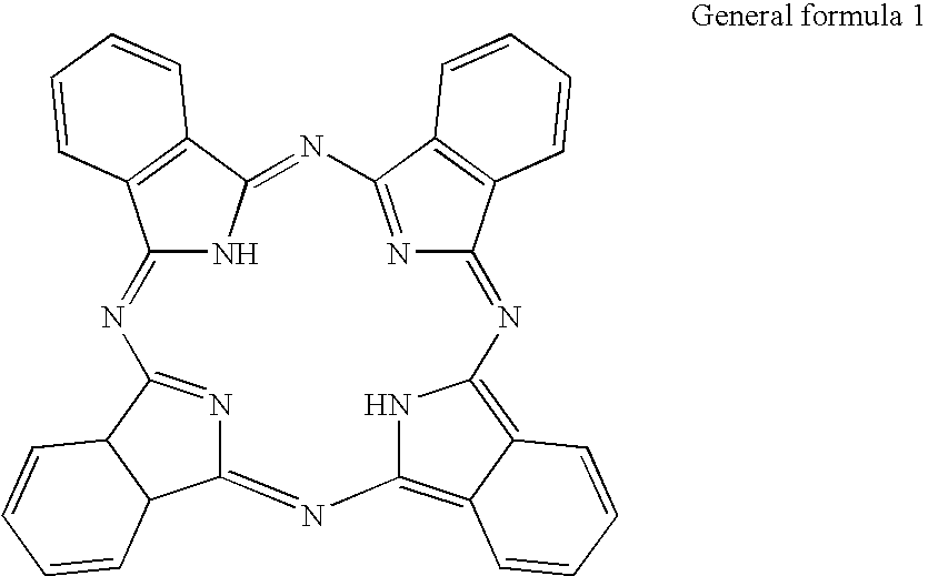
C12=NC3=NC(=NC4=C5C(=C(N=C6N=C(N=C(N1)C1=C2C=CC=C1)C1=C6C=CC=C1)N4)C=CC=C5)C1C3C=CC=C1
